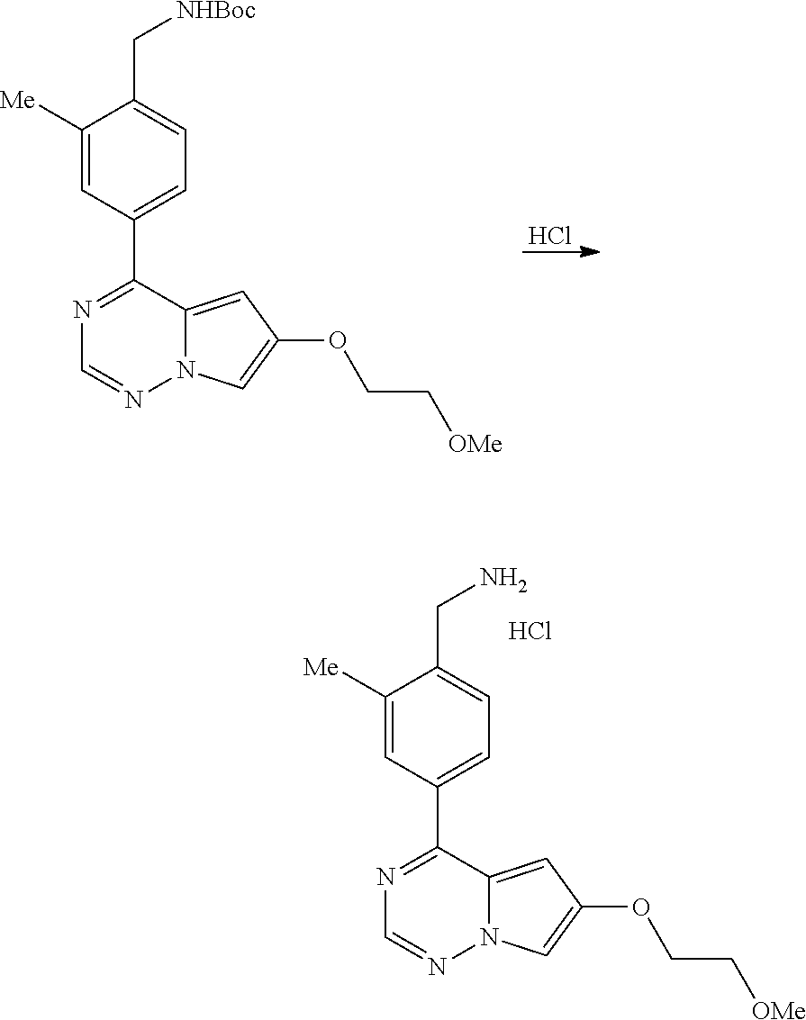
Cl.C1(C2=NC=NN3C2=CC(OCC[OMe])=C3)=CC=C(C[NHBoc])C([Me])=C1.C1(C2=NC=NN3C2=CC(OCC[OMe])=C3)=CC=C(CN)C([Me])=C1.Cl
